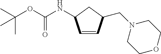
C1=CC(CN2CCOCC2)CC1NC(OC(C)(C)C)=O
